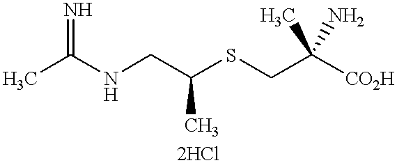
CC(NCC(SCC([CO2H])(C)N)C)=N
